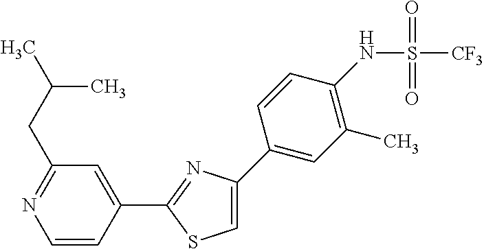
C1=C(C2=CC(C)=C(NS(=O)(=O)[CF3])C=C2)N=C(C2=CC(CC(C)C)=NC=C2)S1
